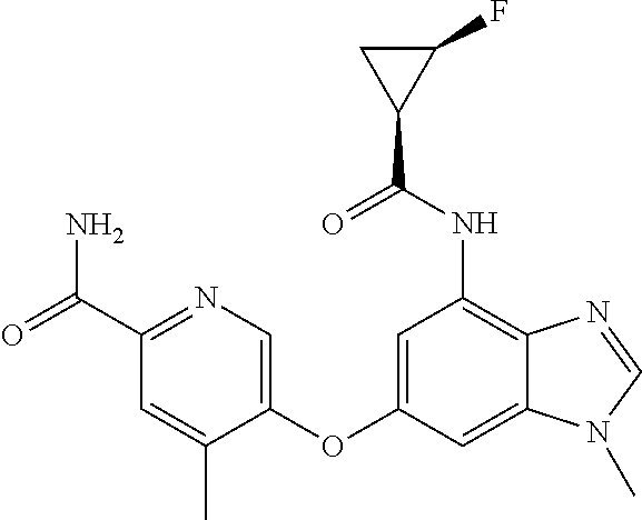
C1=C(OC2=CC(NC(=O)C3C(F)C3)=C3C(=C2)N(C)C=N3)C(C)=CC(C(N)=O)=N1
